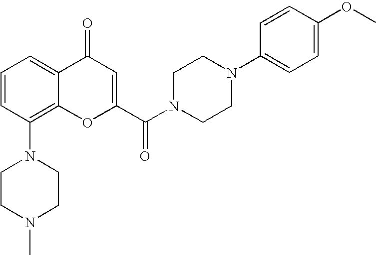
C1=CC(N2CCN(C)CC2)=C2C(=C1)C(=O)C=C(C(=O)N1CCN(C3=CC=C(OC)C=C3)CC1)O2
